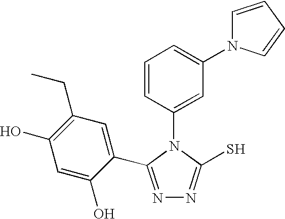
C1=C(O)C(C2=NN=C(S)N2C2=CC(N3C=CC=C3)=CC=C2)=CC(CC)=C1O
